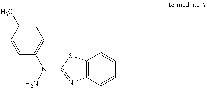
C12=C(C=CC=C1)N=C(N(N)C1=CC=C(C)C=C1)S2
